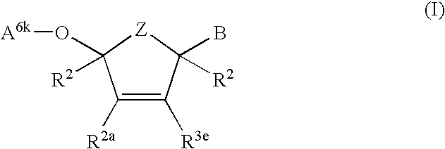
C1([R2a])=C([R3e])C(B)([R2])[Z]C1([R2])O[A6k]
